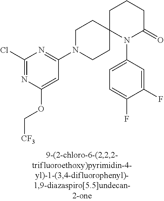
C1(Cl)=NC(OC[CF3])=CC(N2CCC3(CC2)N(C2=CC=C(F)C(F)=C2)C(=O)CCC3)=N1
